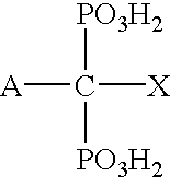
[PO3H2]C([PO3H2])([A])[X]
